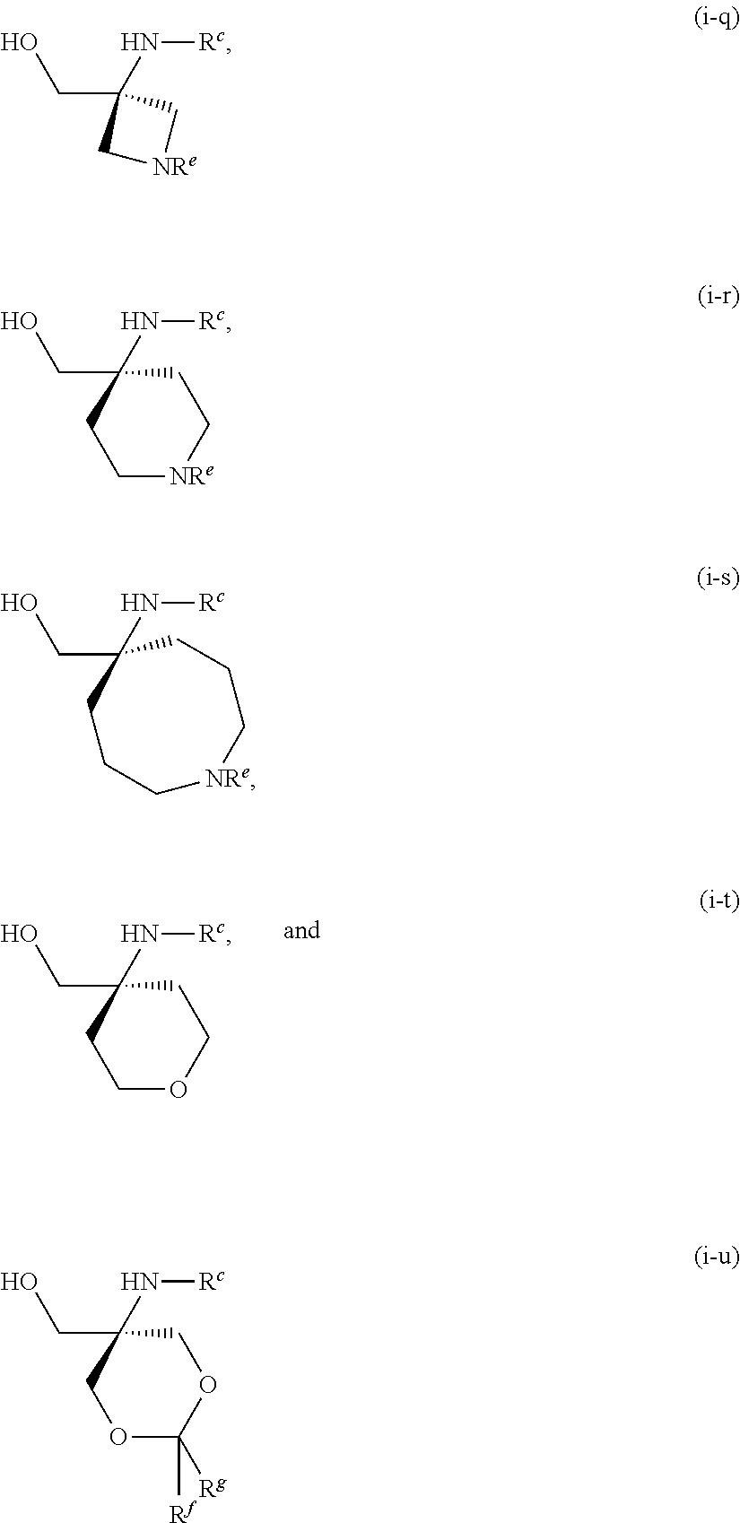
C1COCCC1(CO)N[Rc].OCC1(N[Rc])C[NRe]C1.C1C[NRe]CCC1(CO)N[Rc].C1CC[NRe]CCCC1(CO)N[Rc].C1OC([Rf])([Rg])OCC1(CO)N[Rc]
